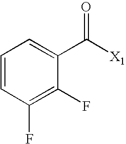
C1=CC(F)=C(F)C(C([X1])=O)=C1
